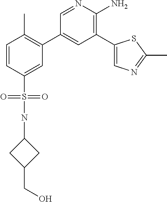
C1=NC(N)=C(C2=CN=C(C)S2)C=C1C1=C(C)C=CC(S(=O)(=O)NC2CC(CO)C2)=C1
